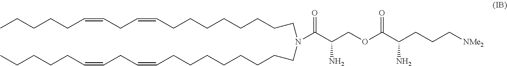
CCCCCC=CCC=CCCCCCCCCN(CCCCCCCCC=CCC=CCCCCC)C(C(COC(C(CCC[NMe2])N)=O)N)=O
